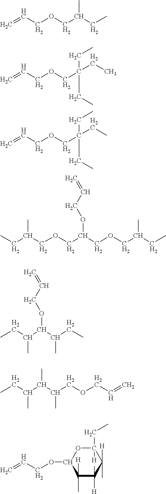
C=CCOCC(CC)C.C=CCOCC(CC)(CC)CC.C=CCOCC(CC)(CC)CC.CCC(COCC(COCC(CC)C)OCC=C)C.CCC(C(C(CC)C)OCC=C)C.CCC(C(C(COCC=C)C)C)C.C=CCOC1C(C)([H])C([H])(C)C([H])(C)C(CC)([H])O1
